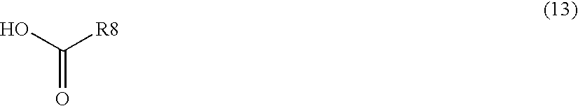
C([R8])(O)=O
